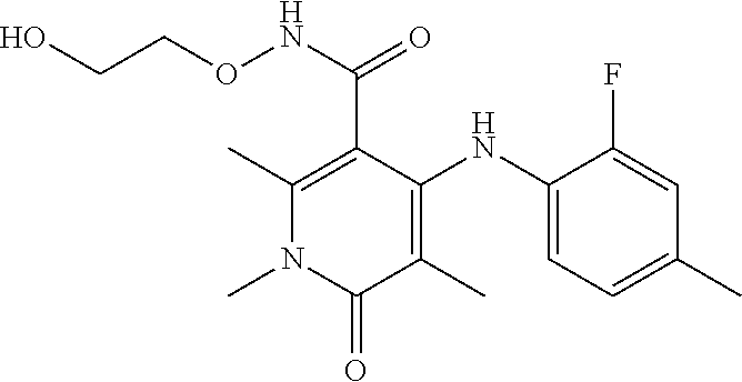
C(C1=C(C)N(C)C(=O)C(C)=C1NC1=CC=C(C)C=C1F)(NOCCO)=O
